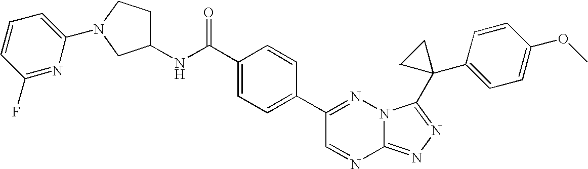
C12=NN=C(C3(C4=CC=C(OC)C=C4)CC3)N1N=C(C1=CC=C(C(NC3CCN(C4=CC=CC(F)=N4)C3)=O)C=C1)C=N2
